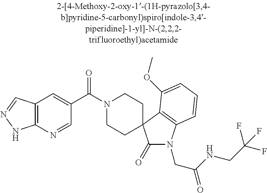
N1(C(C2=CC3=C(N=C2)NN=C3)=O)CCC2(CC1)C(=O)N(CC(NCC(F)(F)F)=O)C1=C2C(OC)=CC=C1
